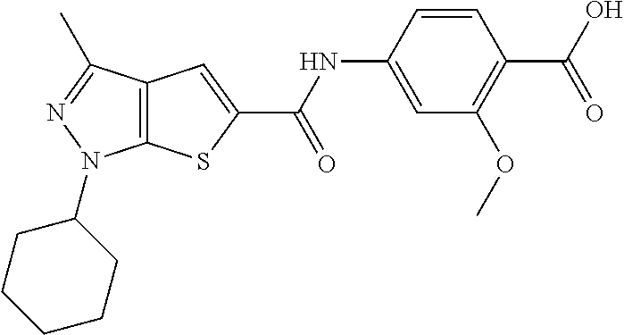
C1=C(NC(C2=CC3=C(S2)N(C2CCCCC2)N=C3C)=O)C=CC(C(=O)O)=C1OC
